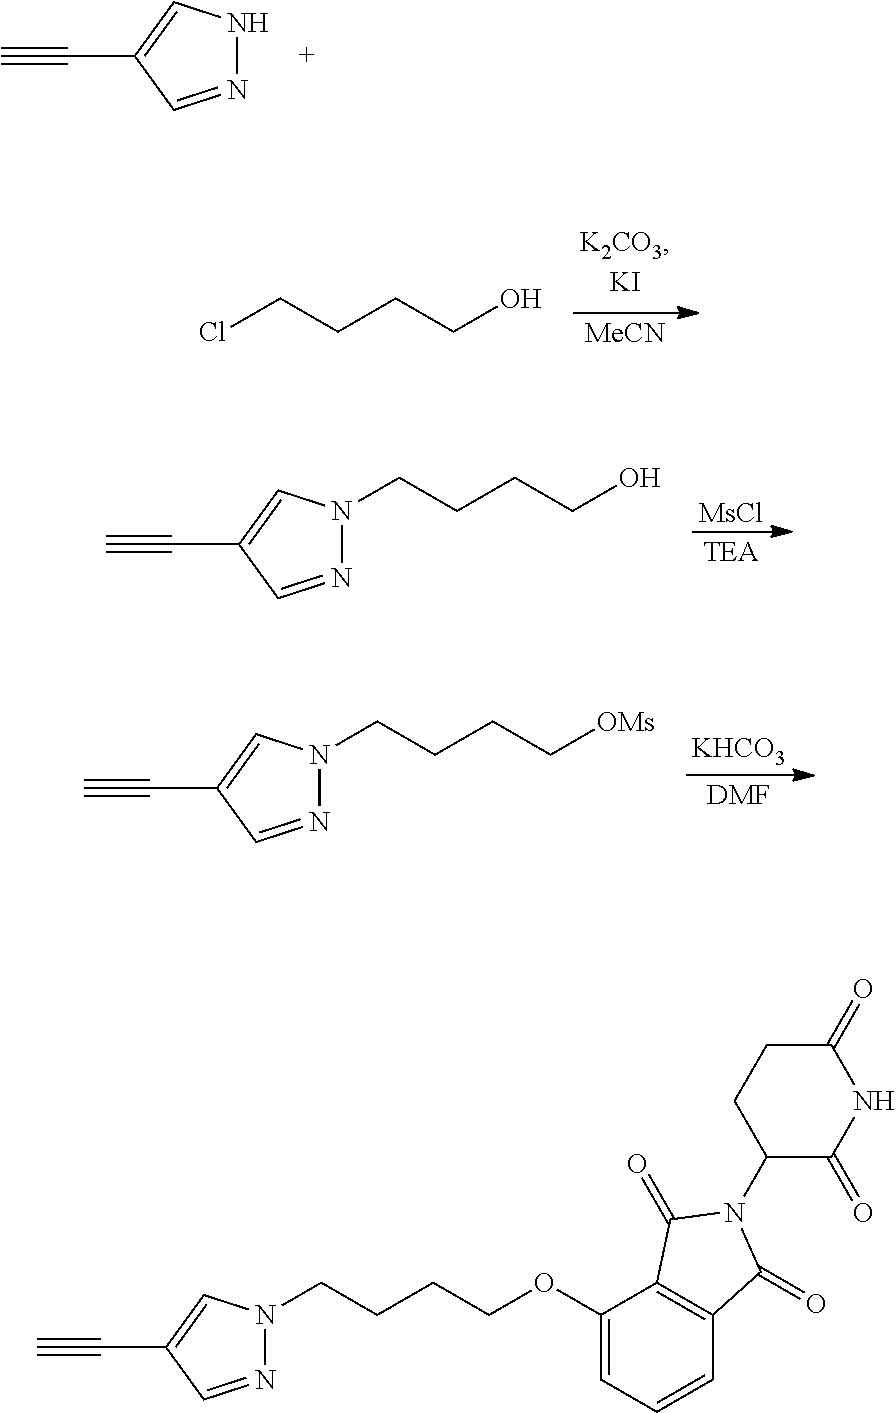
C#CC1=CNN=C1.ClCCCCO.[MeCN].C#CC1=CN(CCCCO)N=C1.[TEA].[MsCl].C#CC1=CN(CCCC[OMs])N=C1.[DMF].[KHCO3].C#CC1=CN(CCCCOC2=CC=CC3=C2C(=O)N(C2C(=O)NC(=O)CC2)C3=O)N=C1
